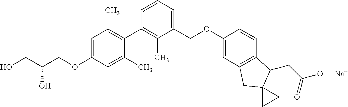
[Na].C1=C(OCC(CO)O)C=C(C)C(C2=C(C)C(COC3=CC4=C(C=C3)C(CC(=O)[O-])C3(C4)CC3)=CC=C2)=C1C
